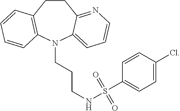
C1CC2=C(N(CCCNS(C3=CC=C(Cl)C=C3)(=O)=O)C3=CC=CN=C13)C=CC=C2
